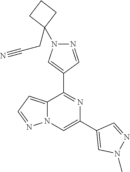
C1(C2=NC(C3=CN(C)N=C3)=CN3C2=CC=N3)=CN(C2(CC#N)CCC2)N=C1
